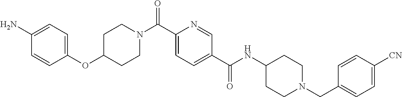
C(C1=CC=C(C(NC2CCN(CC3=CC=C([CN])C=C3)CC2)=O)C=N1)(=O)N1CCC(OC2=CC=C(N)C=C2)CC1
